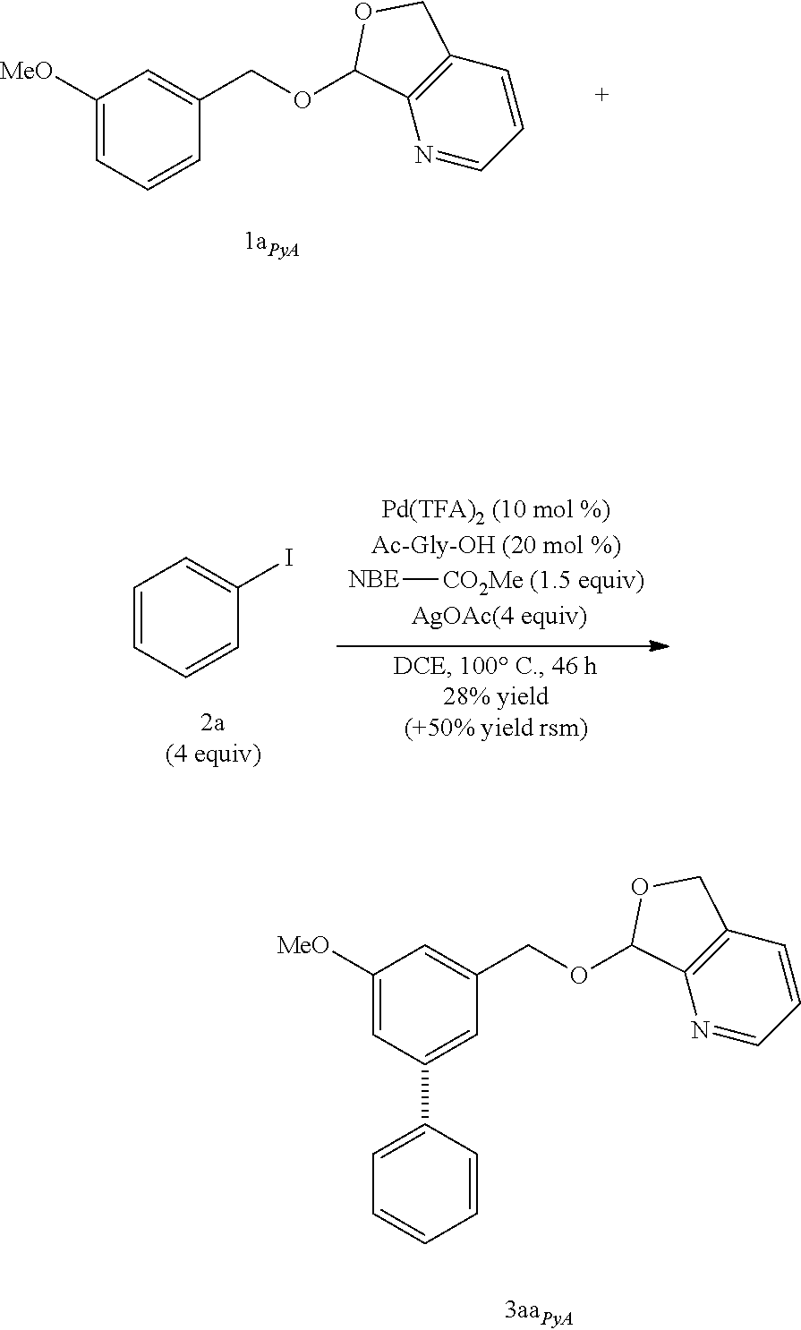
C1([MeO])=CC=CC(COC2C3=C(C=CC=N3)CO2)=C1.[NBE][CO2Me (1.5 equiv)].C1=CC=CC(I)=C1.C1([MeO])=CC(C2=CC=CC=C2)=CC(COC2C3=C(C=CC=N3)CO2)=C1
